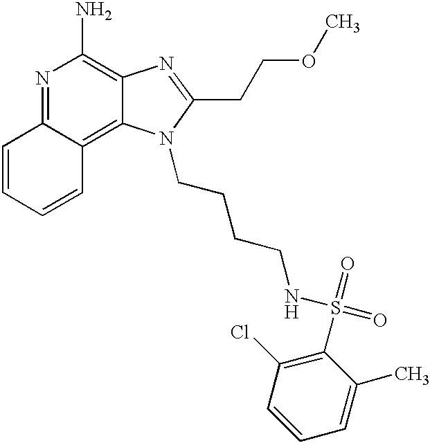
N1=C2C(=C3C(=C1N)N=C(CCOC)N3CCCCNS(=O)(=O)C1=C(Cl)C=CC=C1C)C=CC=C2
